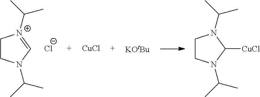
C1CN(C(C)C)C=[N+]1C(C)C.[Cl-].C1CN(C(C)C)C([CuCl])N1C(C)C.[CuCl].[KOtBu]
